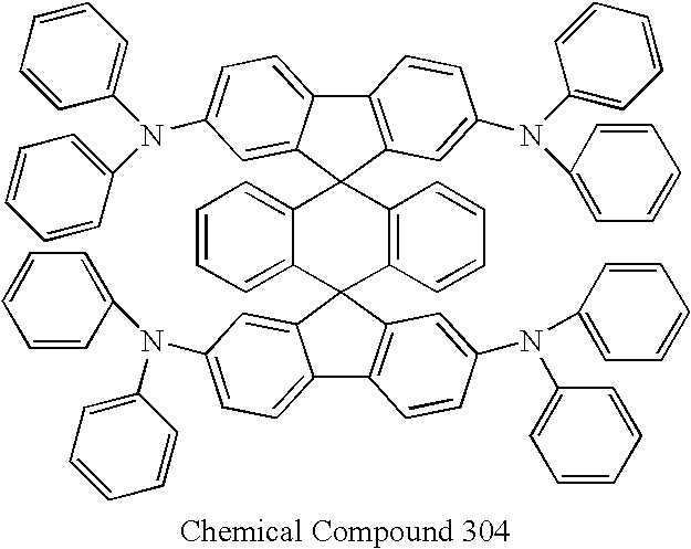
C12=CC=CC=C1C1(C3=C(C=CC=C3)C23C2=CC(N(C4=CC=CC=C4)C4=CC=CC=C4)=CC=C2C2=C3C=C(N(C3=CC=CC=C3)C3=CC=CC=C3)C=C2)C2=C(C3=CC=C(N(C4=CC=CC=C4)C4=CC=CC=C4)C=C31)C=CC(N(C1=CC=CC=C1)C1=CC=CC=C1)=C2
